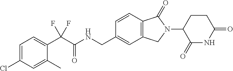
C1=C(Cl)C=C(C)C(C(C(NCC2=CC3=C(C=C2)C(=O)N(C2C(=O)NC(=O)CC2)C3)=O)(F)F)=C1
